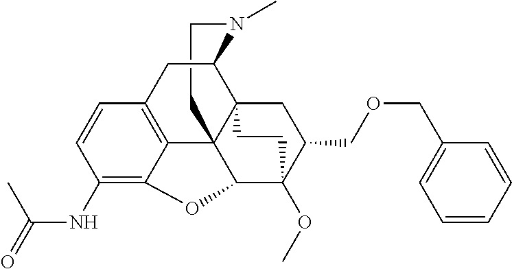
C1CN(C)C2C34C15C1=C(C=CC(NC(=O)C)=C1OC5C(OC)(C(COCC1=CC=CC=C1)C3)CC4)C2
